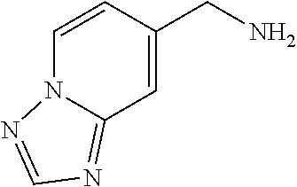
C1=CC(CN)=CC2=NC=NN12
